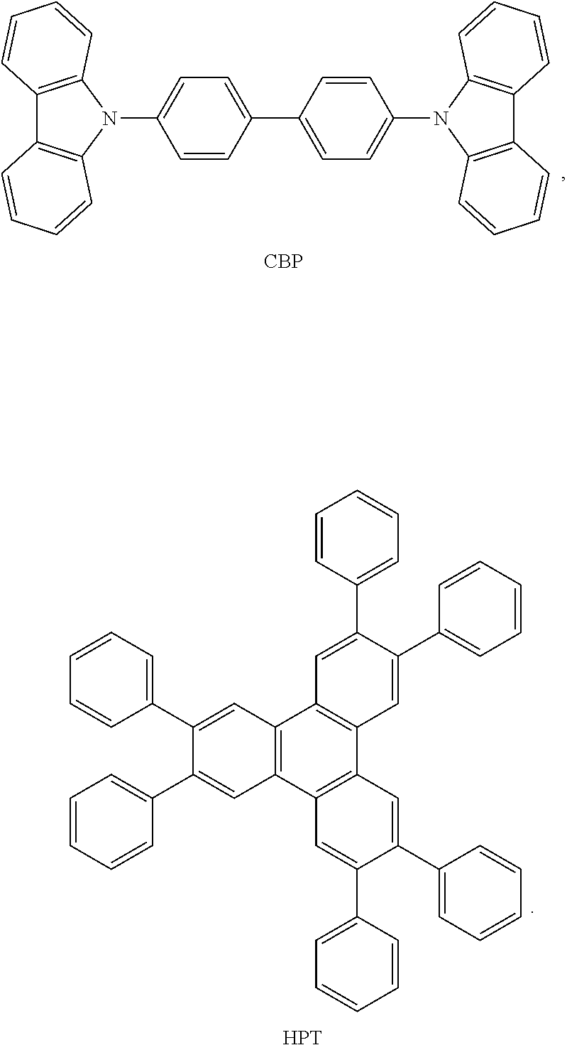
C1=C(C2=CC=C(N3C4=C(C5=C3C=CC=C5)C=CC=C4)C=C2)C=CC(N2C3=C(C4=C2C=CC=C4)C=CC=C3)=C1.[CBP].C12=C(C3=C(C4=C1C=C(C1=CC=CC=C1)C(C1=CC=CC=C1)=C4)C=C(C1=CC=CC=C1)C(C1=CC=CC=C1)=C3)C=C(C1=CC=CC=C1)C(C1=CC=CC=C1)=C2.[HPT]
